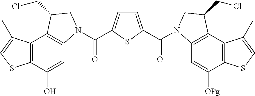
C12=C(C(O)=CC3=C1C(CCl)CN3C(=O)C1=CC=C(C(=O)N3C4=C(C5=C(C([OPg])=C4)SC=C5C)C(CCl)C3)S1)SC=C2C
